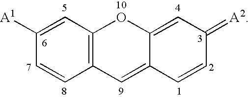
C12=C(C=C([A1])C=C1)OC1=CC(=[A2])C=CC1=C2
